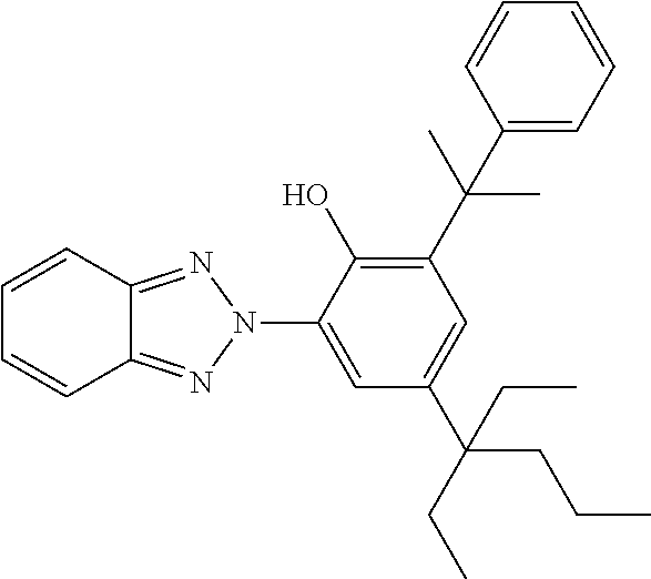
C1(N2N=C3C(=N2)C=CC=C3)=CC(C(CCC)(CC)CC)=CC(C(C)(C)C2=CC=CC=C2)=C1O
